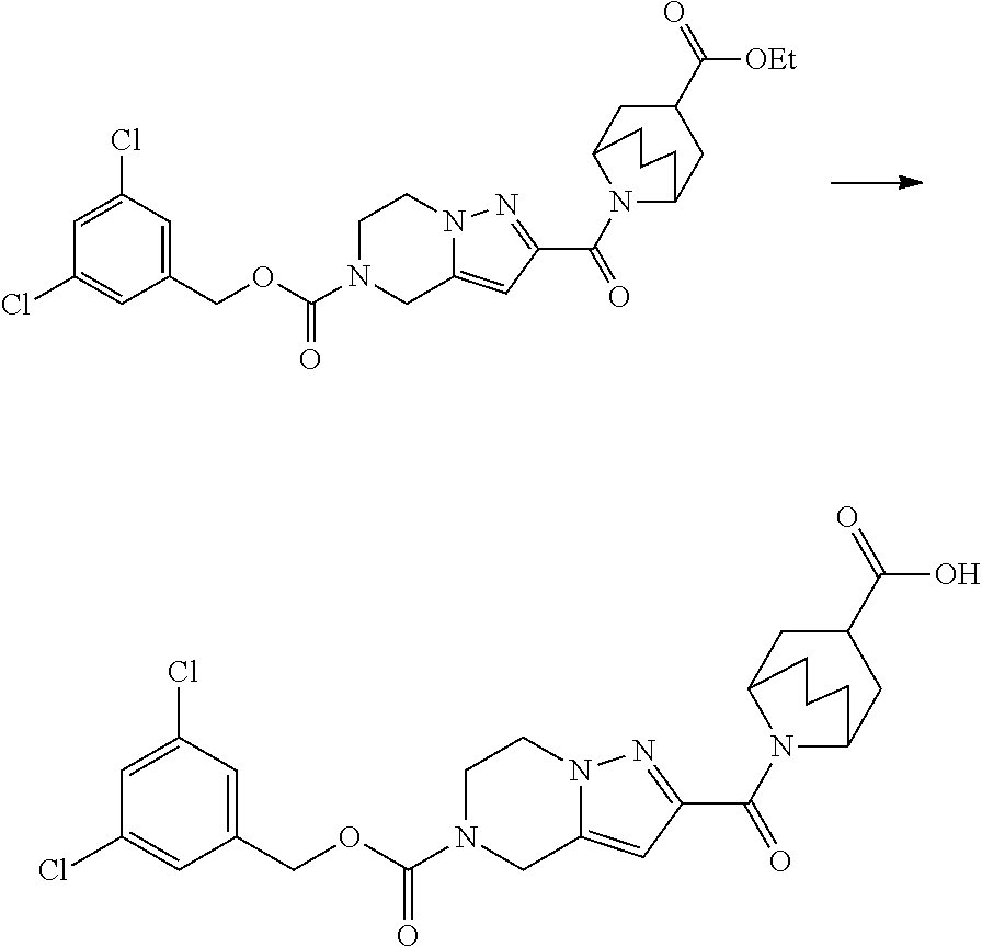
C1N(C(OCC2=CC(Cl)=CC(Cl)=C2)=O)CC2=CC(C(=O)N3C4CC(C([OEt])=O)CC3CCC4)=NN2C1.C1N(C(OCC2=CC(Cl)=CC(Cl)=C2)=O)CC2=CC(C(=O)N3C4CC(C(O)=O)CC3CCC4)=NN2C1
